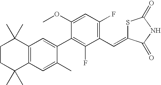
C1CC(C)(C)C2=C(C1(C)C)C=C(C1=C(F)C(C=C3SC(=O)NC3=O)=C(F)C=C1OC)C(C)=C2
